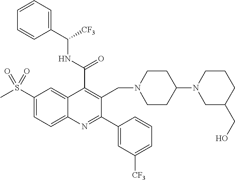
C1(C(=O)NC([CF3])C2=CC=CC=C2)=C(CN2CCC(N3CC(CO)CCC3)CC2)C(C2=CC([CF3])=CC=C2)=NC2=CC=C(S(C)(=O)=O)C=C12
